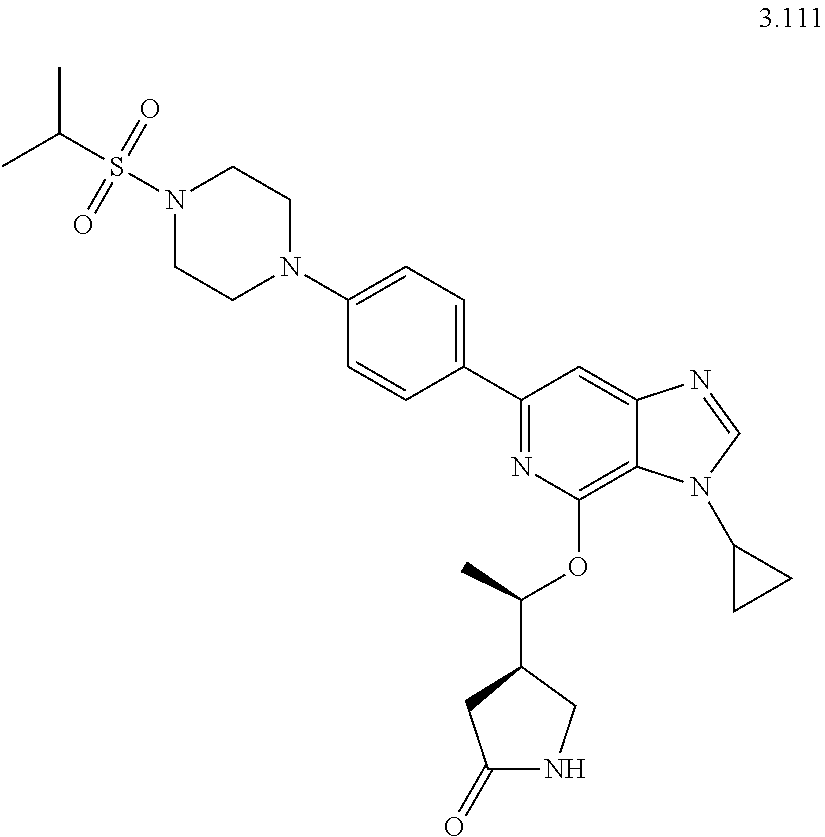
N1(S(C(C)C)(=O)=O)CCN(C2=CC=C(C3=NC(OC(C)C4CNC(=O)C4)=C4C(=C3)N=CN4C3CC3)C=C2)CC1
